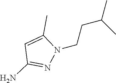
N1(CCC(C)C)C(C)=CC(N)=N1
